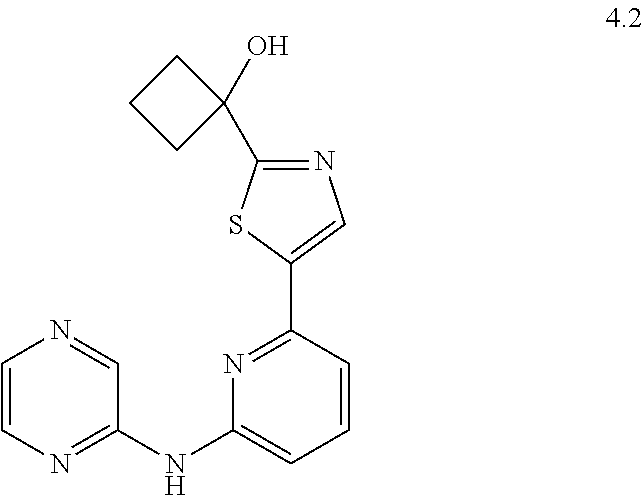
C1=CN=C(NC2=CC=CC(C3=CN=C(C4(O)CCC4)S3)=N2)C=N1
